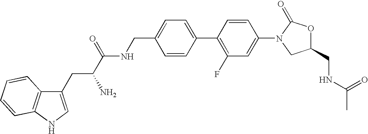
C1(CNC(C(N)CC2=CNC3=C2C=CC=C3)=O)=CC=C(C2=C(F)C=C(N3CC(CNC(C)=O)OC3=O)C=C2)C=C1
